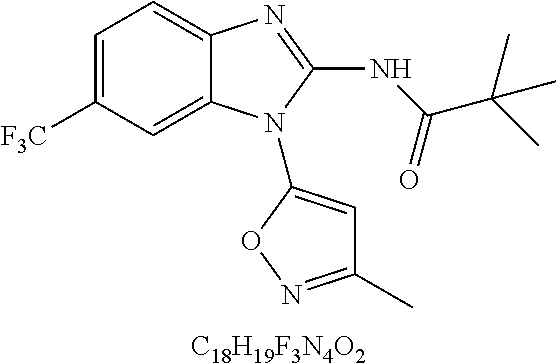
C1=C([F3C])C=C2C(=C1)N=C(NC(C(C)(C)C)=O)N2C1=CC(C)=NO1.[C18H19F3N4O2]
